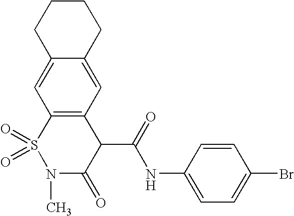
C12=CC3=C(C=C1CCCC2)C(C(=O)NC1=CC=C(Br)C=C1)C(=O)N(C)S3(=O)=O
